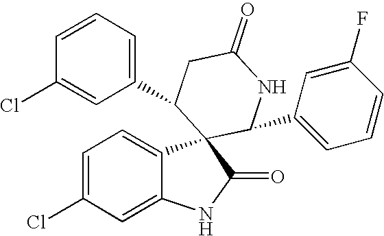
C1=C(Cl)C=C2C(=C1)C1(C(=O)N2)C(C2=CC=CC(F)=C2)NC(=O)CC1C1=CC=CC(Cl)=C1
